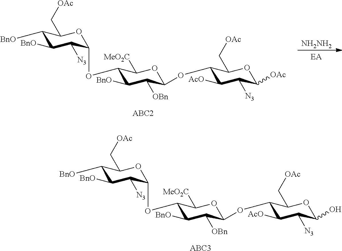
[ABC3].C1([BnO])C([BnO])C([N3])C(OC2C([BnO])C([OBn])C(OC3C([AcO])C([N3])C(O)OC3C[OAc])OC2[MeO2C])OC1C[OAc].[NH2NH2].[EA].[ABC2].C1([BnO])C([BnO])C([N3])C(OC2C([BnO])C([OBn])C(OC3C([AcO])C([N3])C([OAc])OC3C[OAc])OC2[MeO2C])OC1C[OAc]
